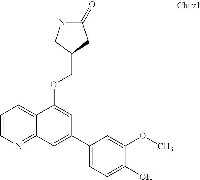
C1=CN=C2C(=C1)C(OCC1CNC(=O)C1)=CC(C1=CC=C(O)C(OC)=C1)=C2
